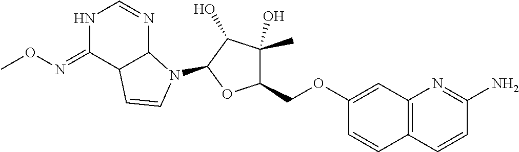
CON=C1C2C(N=CN1)N(C1C(O)C(O)(C)C(COC3=CC4=C(C=C3)C=CC(N)=N4)O1)C=C2
